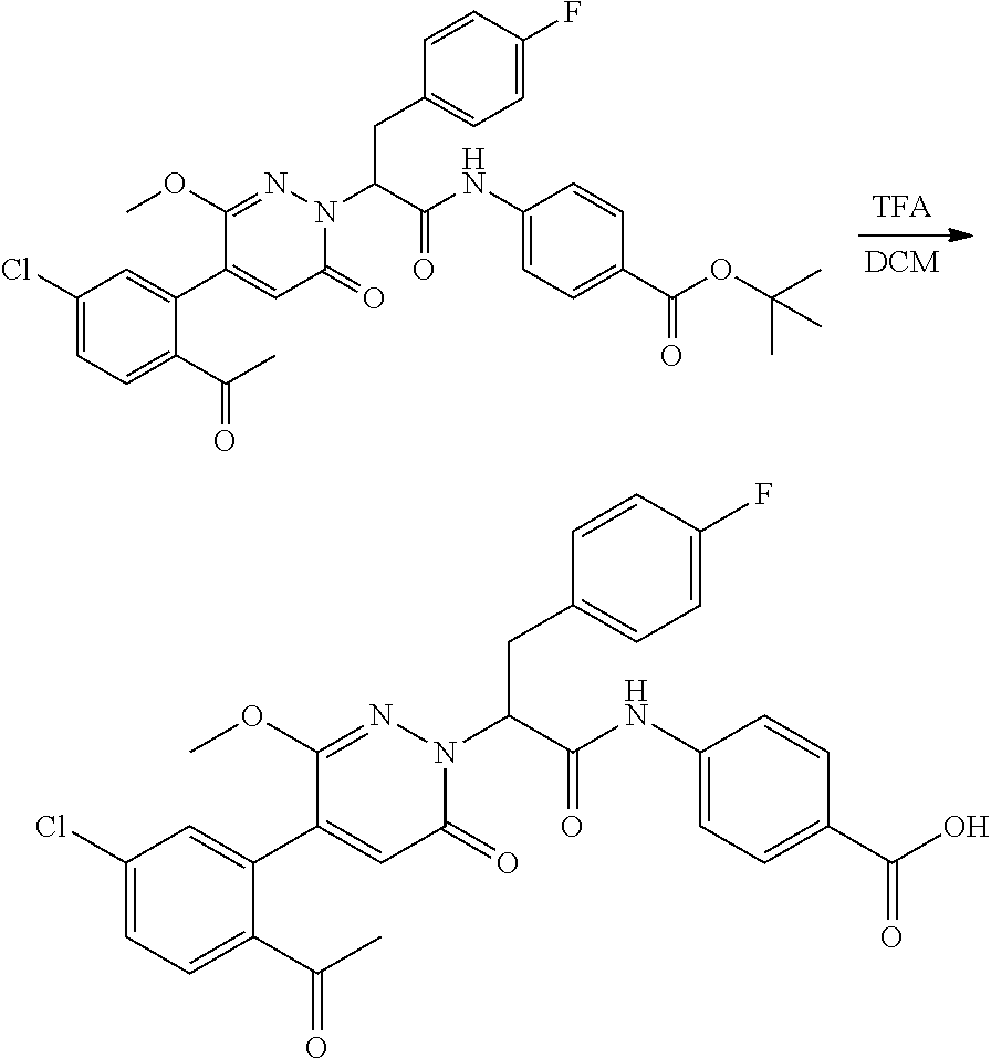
C1(Cl)=CC=C(C(=O)C)C(C2=CC(=O)N(C(CC3=CC=C(F)C=C3)C(=O)NC3=CC=C(C(=O)OC(C)(C)C)C=C3)N=C2OC)=C1.C1(Cl)=CC=C(C(=O)C)C(C2=CC(=O)N(C(CC3=CC=C(F)C=C3)C(=O)NC3=CC=C(C(=O)O)C=C3)N=C2OC)=C1
